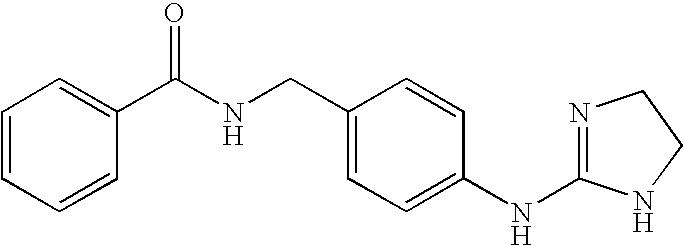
C1=CC=CC(C(NCC2=CC=C(NC3=NCCN3)C=C2)=O)=C1
